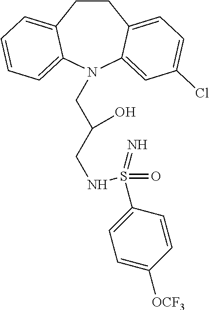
C1CC2=CC=C(Cl)C=C2N(CC(CNS(C2=CC=C([OCF3])C=C2)(=O)=N)O)C2=CC=CC=C12
